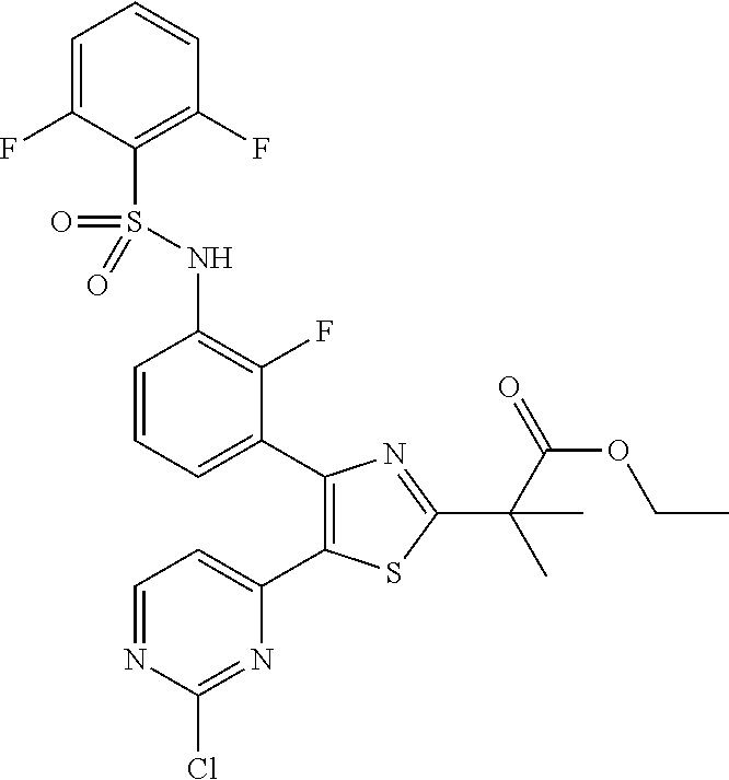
C1=C(F)C(S(NC2=C(F)C(C3=C(C4=CC=NC(Cl)=N4)SC(C(C)(C(OCC)=O)C)=N3)=CC=C2)(=O)=O)=C(F)C=C1
